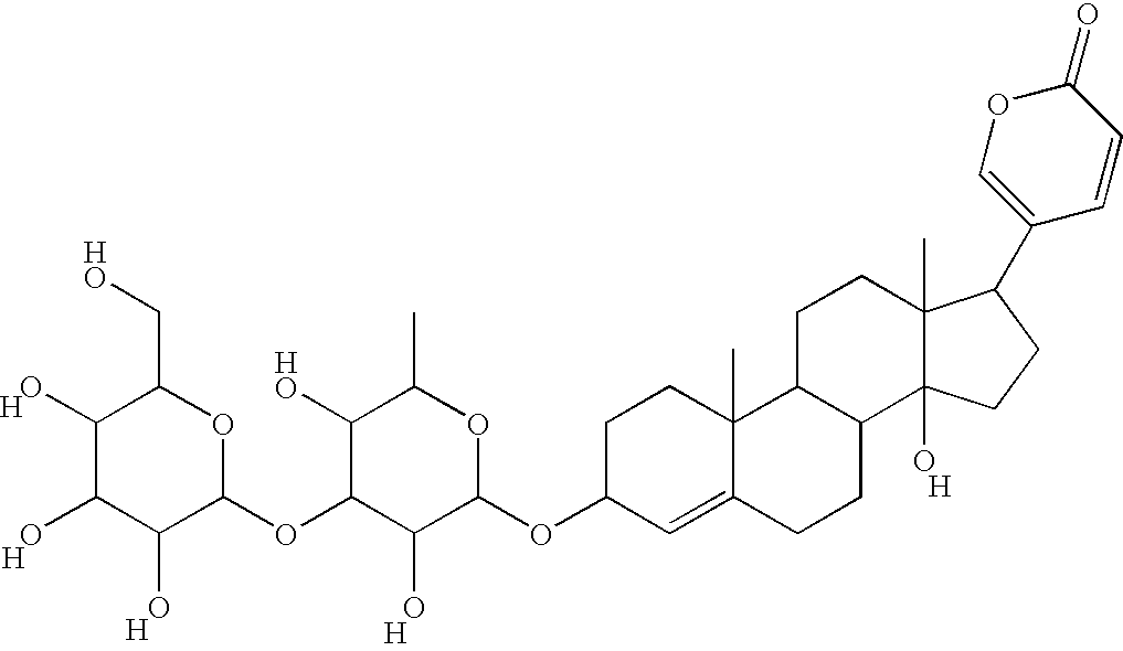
[H].[H].[H].[H].C1(O)C(O)C(O)C(OC2C(O)C(OC3C=C4C(C)(CC3)C3C(CC4)C4([O   H])C(C)(CC3)C(C3=COC(=O)C=C3)CC4)OC(C)C2O)OC1CO
